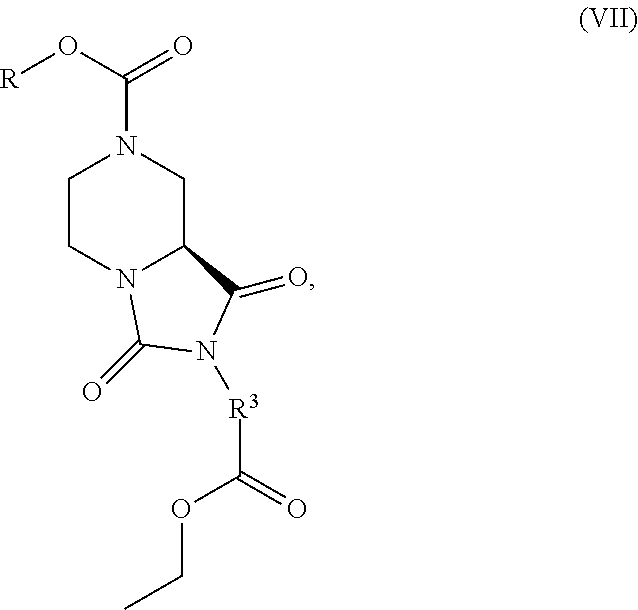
N1(C(=O)O[R])CCN2C(C1)C(=O)N([R3]C(OCC)=O)C2=O
